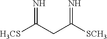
[H3CS]C(CC([SCH3])=N)=N
